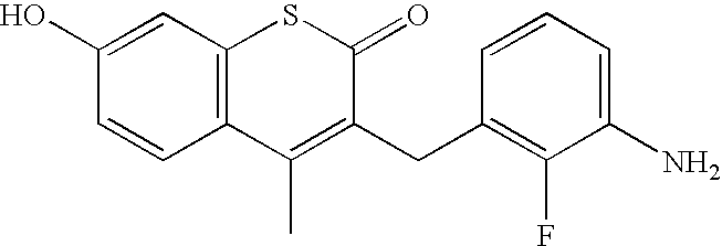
C1(O)=CC2=C(C=C1)C(C)=C(CC1=C(F)C(N)=CC=C1)C(=O)S2
